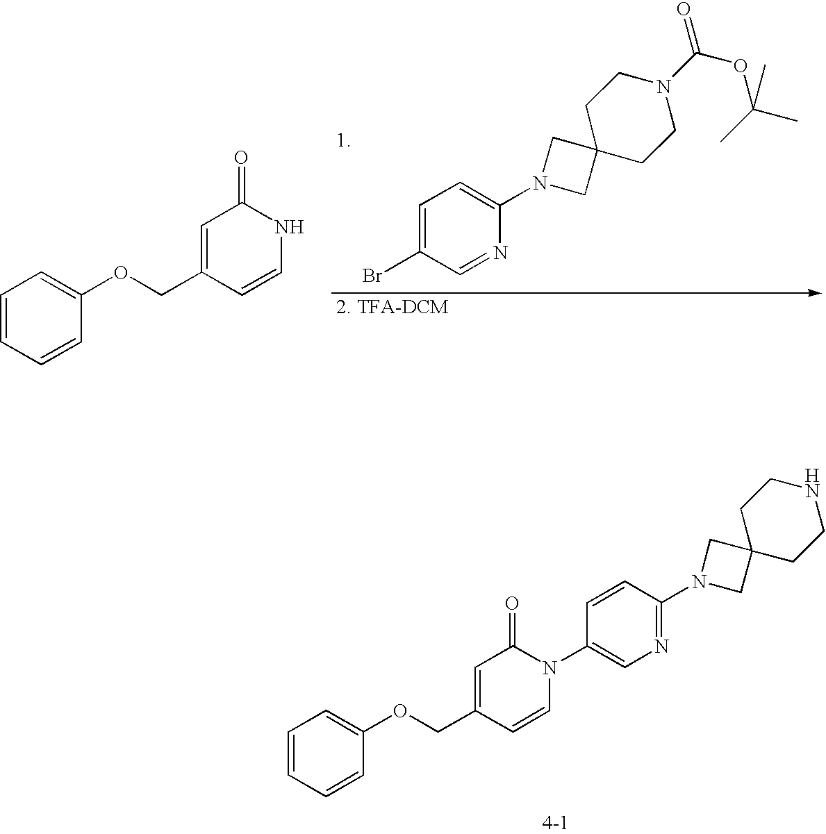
C1=CC=CC(OCC2=CC(=O)NC=C2)=C1.C1C2(CCN(C(OC(C)(C)C)=O)C1)CN(C1=CC=C(Br)C=N1)C2.C1=CC=CC(OCC2=CC(=O)N(C3=CN=C(N4CC5(CCNCC5)C4)C=C3)C=C2)=C1
